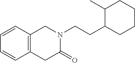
C1(CCN2CC3=C(C=CC=C3)CC2=O)CCCCC1C
